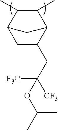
C1C(CC([CF3])([F3C])OC(C)C)C2C(C)C(C)C1C2
